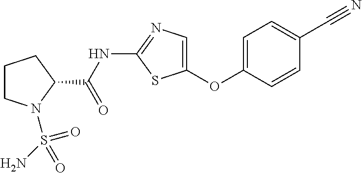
C1=C(OC2=CN=C(NC(C3CCCN3S(=O)(=O)N)=O)S2)C=CC(C#N)=C1
